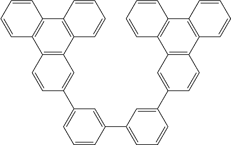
C1=C(C2=CC=CC(C3=CC4=C(C=C3)C3=C(C5=C4C=CC=C5)C=CC=C3)=C2)C=CC=C1C1=CC2=C(C=C1)C1=C(C3=C2C=CC=C3)C=CC=C1
